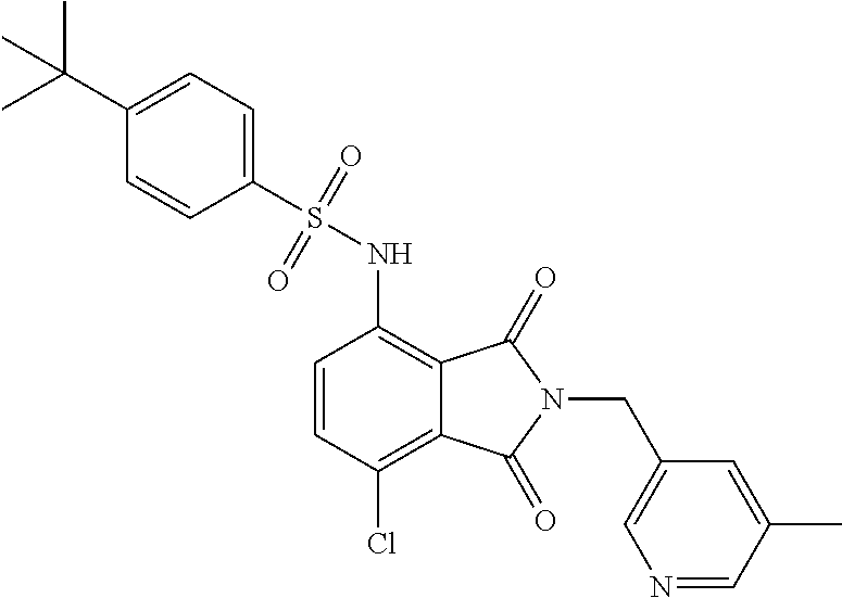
C1(S(NC2=C3C(=C(Cl)C=C2)C(=O)N(CC2=CN=CC(C)=C2)C3=O)(=O)=O)=CC=C(C(C)(C)C)C=C1
